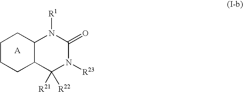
C1CCC2C(C1)N([R1])C(=O)N([R23])C2([R21])[R22]
